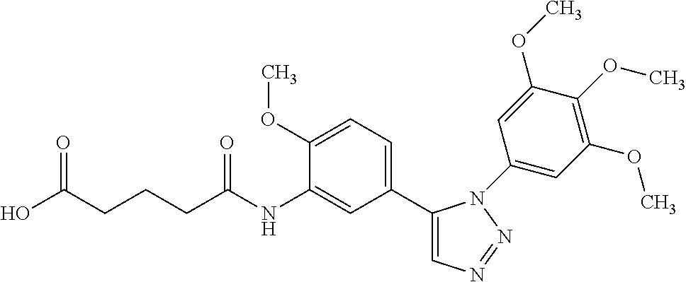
C1(C2=CC=C(OC)C(NC(CCCC(O)=O)=O)=C2)=CN=NN1C1=CC(OC)=C(OC)C(OC)=C1
